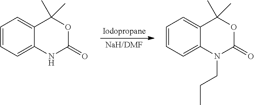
C1=CC=C2C(=C1)C(C)(C)OC(=O)N2.C1=CC=C2C(=C1)C(C)(C)OC(=O)N2CCC
